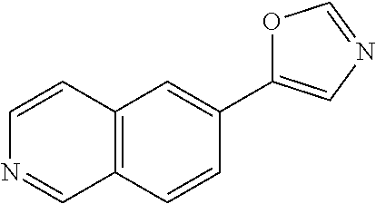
C12=C(C=C(C3=CN=CO3)C=C1)C=CN=C2
